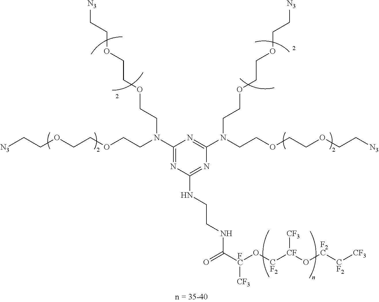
C1(N(CCOCCOCC[N3])CCOCCOCC[N3])=NC(NCCNC([FC](O[CF2][CF](O[F2C][CF2][CF3])[CF3])[CF3])=O)=NC(N(CCOCCOCC[N3])CCOCCOCC[N3])=N1
